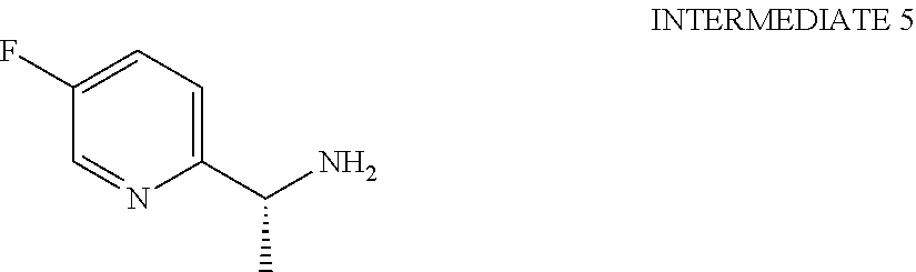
NC(C1=CC=C(F)C=N1)C
